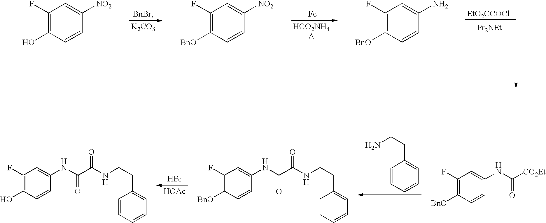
[K2CO3].[EtO2CCOCl].[Fe].C1(F)=C(O)C=CC([NO2])=C1.C1(F)=C([BnO])C=CC([NO2])=C1.C1(F)=C([BnO])C=CC(N)=C1.Br.[HOAc].C1=CC=CC=C1CCN.C1(F)=C([BnO])C=CC(NC([CO2Et])=O)=C1.C1(F)=C([BnO])C=CC(NC(C(NCCC2=CC=CC=C2)=O)=O)=C1.C1(F)=C(O)C=CC(NC(C(NCCC2=CC=CC=C2)=O)=O)=C1
